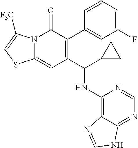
C1=C(F)C=C(C2=C(C(C3CC3)NC3=C4C(=NC=N3)NC=N4)C=C3N(C2=O)C([F3C])=CS3)C=C1
